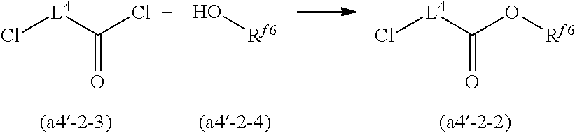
Cl[L4]C(=O)Cl.O[Rf6].Cl[L4]C(=O)O[Rf6]
